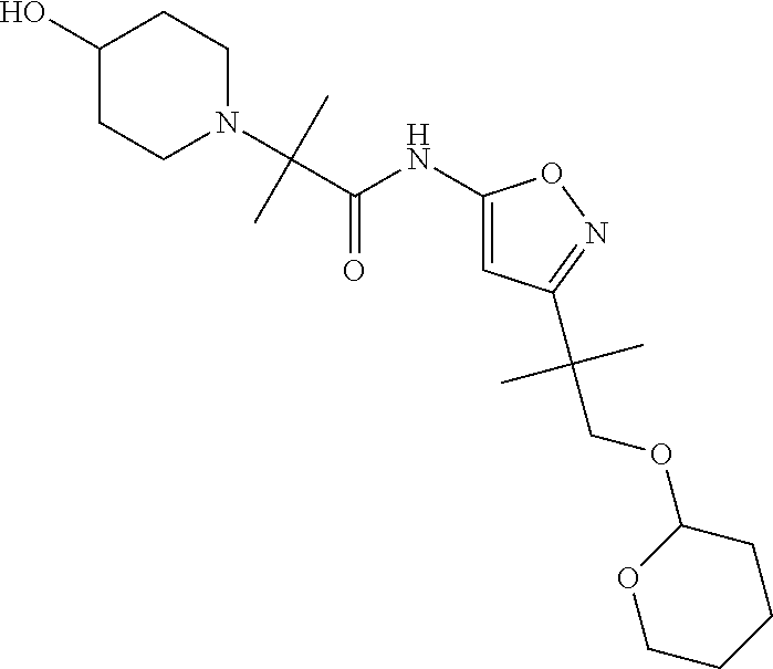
C1(O)CCN(C(C(NC2=CC(C(COC3OCCCC3)(C)C)=NO2)=O)(C)C)CC1
